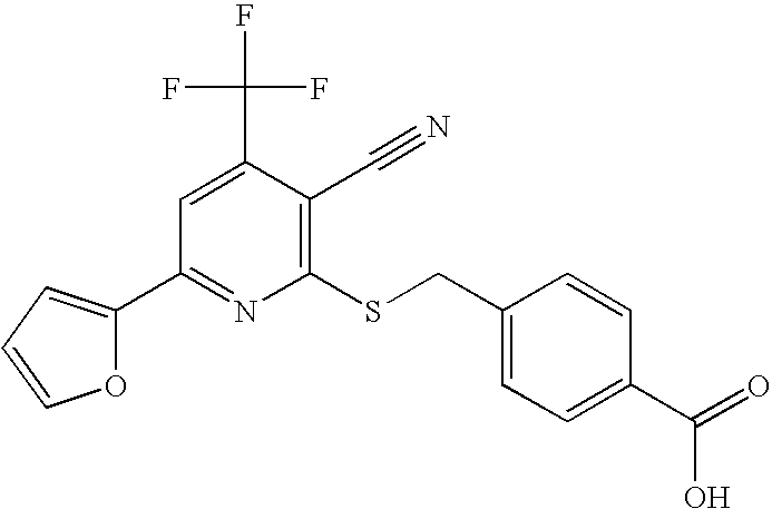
C1=C(C(F)(F)F)C(C#N)=C(SCC2=CC=C(C(=O)O)C=C2)N=C1C1=CC=CO1
